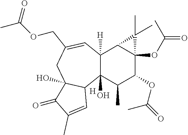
C12(O)C([H])(C=C(COC(C)=O)CC3(O)C1C=C(C)C3=O)C1C(OC(C)=O)(C(OC(=O)C)C2C)C1(C)C.[H]
